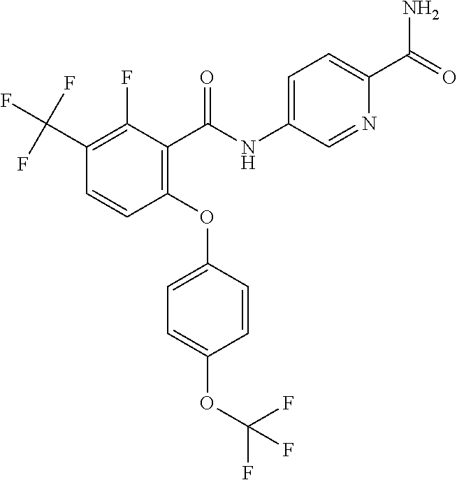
C1(OC2=CC=C(OC(F)(F)F)C=C2)=C(C(NC2=CC=C(C(=O)N)N=C2)=O)C(F)=C(C(F)(F)F)C=C1
